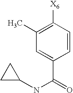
C1(C)=C([X6])C=CC(C(=O)NC2CC2)=C1
